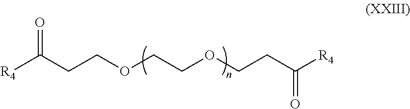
[R4]C(CCOCCOCCC([R4])=O)=O
